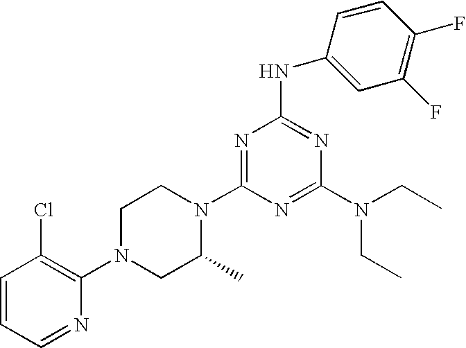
C1=CC=NC(N2CC(C)N(C3=NC(NC4=CC(F)=C(F)C=C4)=NC(N(CC)CC)=N3)CC2)=C1Cl
